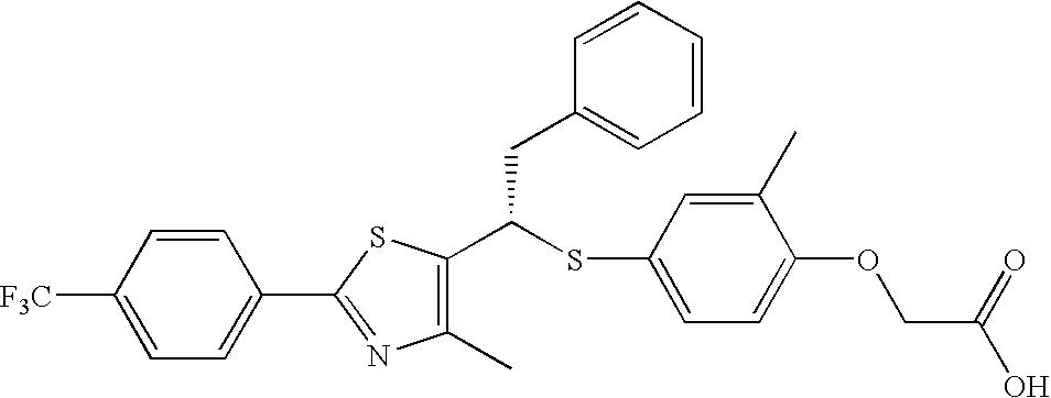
C1([F3C])=CC=C(C2=NC(C)=C(C(SC3=CC=C(OCC(O)=O)C(C)=C3)CC3=CC=CC=C3)S2)C=C1
